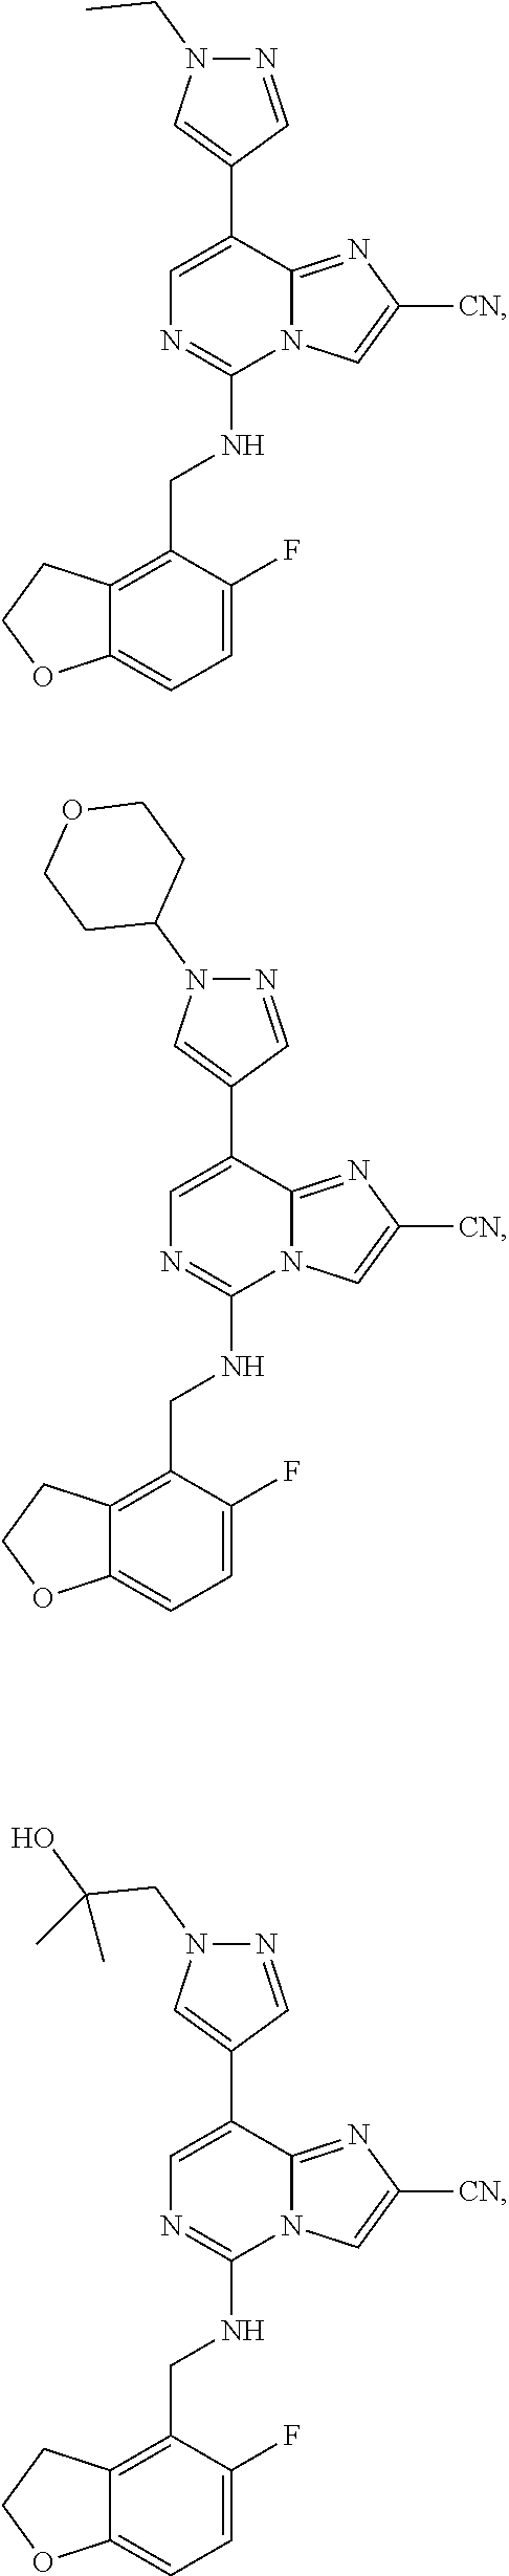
C1=C(C2=CN(CC)N=C2)C2=NC([CN])=CN2C(NCC2=C3C(=CC=C2F)OCC3)=N1.C1=C(C2=CN(C3CCOCC3)N=C2)C2=NC([CN])=CN2C(NCC2=C3C(=CC=C2F)OCC3)=N1.C1=C(C2=CN(CC(O)(C)C)N=C2)C2=NC([CN])=CN2C(NCC2=C3C(=CC=C2F)OCC3)=N1
